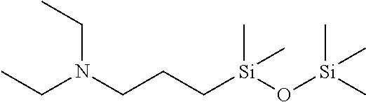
C(CC[Si](O[Si](C)(C)C)(C)C)N(CC)CC
